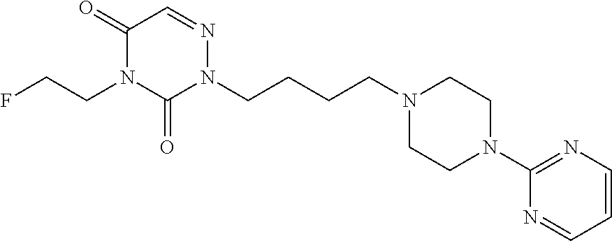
N1(CCCCN2N=CC(=O)N(CCF)C2=O)CCN(C2=NC=CC=N2)CC1
